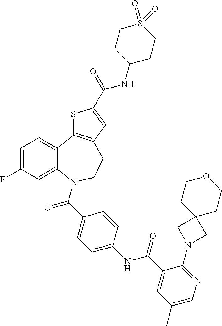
C1=C(F)C=C2C(=C1)C1=C(CCN2C(C2=CC=C(NC(C3=CC(C)=CN=C3N3CC4(C3)CCOCC4)=O)C=C2)=O)C=C(C(=O)NC2CCS(=O)(=O)CC2)S1
